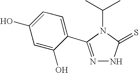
N1=C(C2=CC=C(O)C=C2O)N(C(C)C)C(=S)N1
